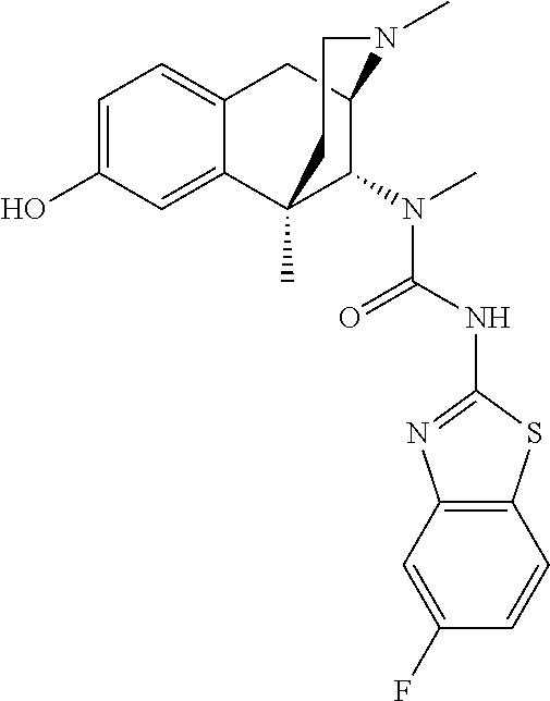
C1=C(O)C=C2C(=C1)CC1C(N(C)C(NC3=NC4=C(S3)C=CC(F)=C4)=O)C2(C)CCN1C
